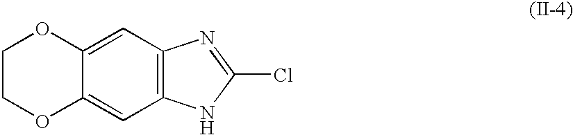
C1=C2C(=CC3=C1N=C(Cl)N3)OCCO2
